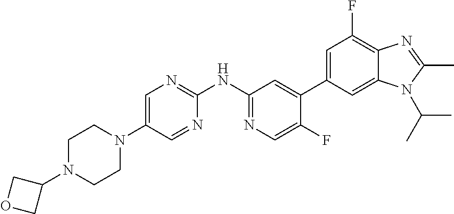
C1(N2CCN(C3COC3)CC2)=CN=C(NC2=NC=C(F)C(C3=CC(F)=C4C(=C3)N(C(C)C)C(C)=N4)=C2)N=C1
